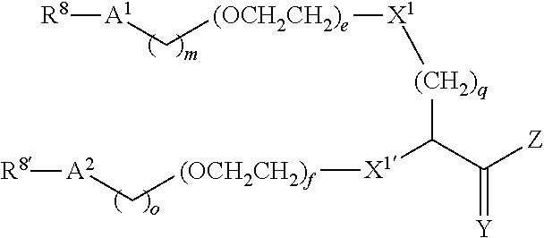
[A1]([R8])C[(OCH2CH2)e][X1][(CH2)q]C(C([Z])=[Y])[X1][(OCH2CH2)f]C[A2][R8]
